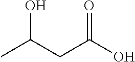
CC(CC(O)=O)O
